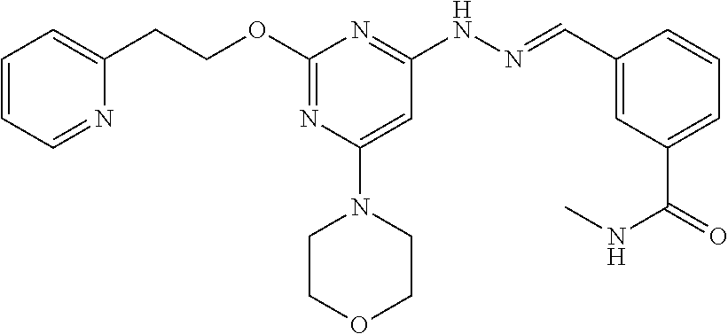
O(C1=NC(N2CCOCC2)=CC(NN=CC2=CC(C(=O)NC)=CC=C2)=N1)CCC1=CC=CC=N1
